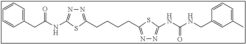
N1=C(CCCCC2=NN=C(NC(NCC3=CC(C)=CC=C3)=O)S2)SC(NC(CC2=CC=CC=C2)=O)=N1
